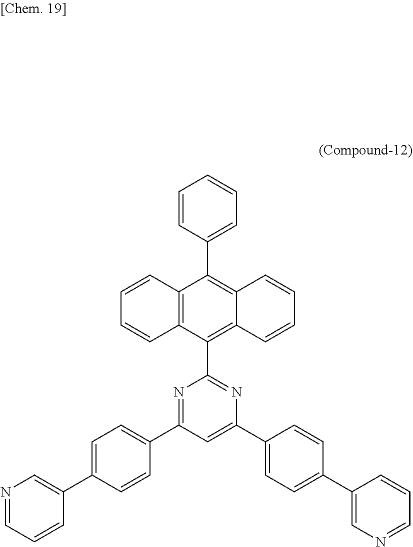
C12=C(C(C3=NC(C4=CC=C(C5=CN=CC=C5)C=C4)=CC(C4=CC=C(C5=CN=CC=C5)C=C4)=N3)=C3C(=C1C1=CC=CC=C1)C=CC=C3)C=CC=C2
